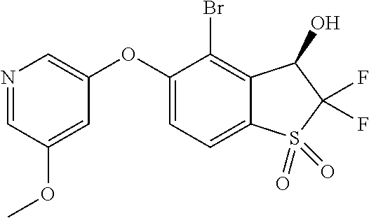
O(C1=CN=CC(OC)=C1)C1=CC=C2C(=C1Br)C(O)C(F)(F)S2(=O)=O
